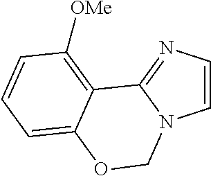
C1=CN=C2N1COC1=CC=CC([OMe])=C21
